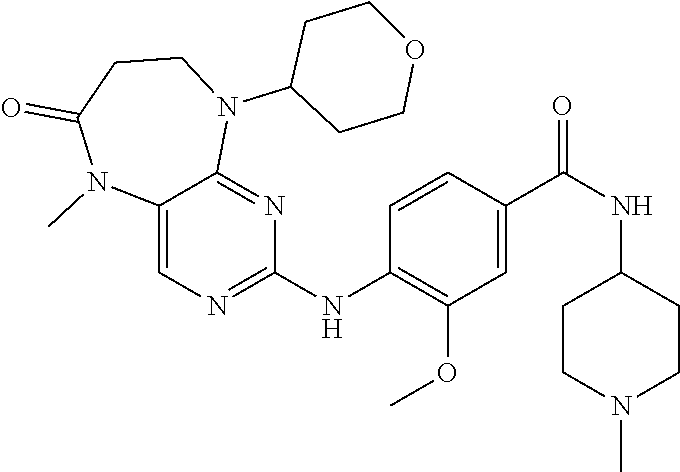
C12=CN=C(NC3=C(OC)C=C(C(NC4CCN(C)CC4)=O)C=C3)N=C1N(C1CCOCC1)CCC(=O)N2C
